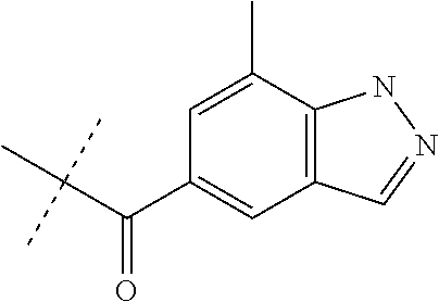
C1(C(C(C)(C)C)=O)=CC2=C(C(C)=C1)NN=C2
